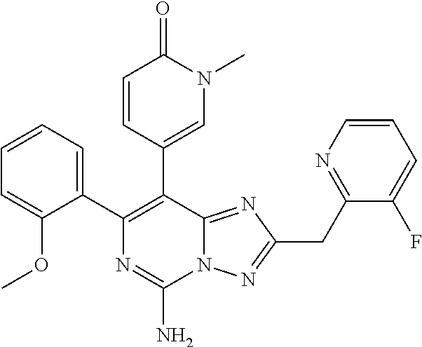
C1=CC=C(C2=C(C3=CN(C)C(=O)C=C3)C3=NC(CC4=NC=CC=C4F)=NN3C(N)=N2)C(OC)=C1
